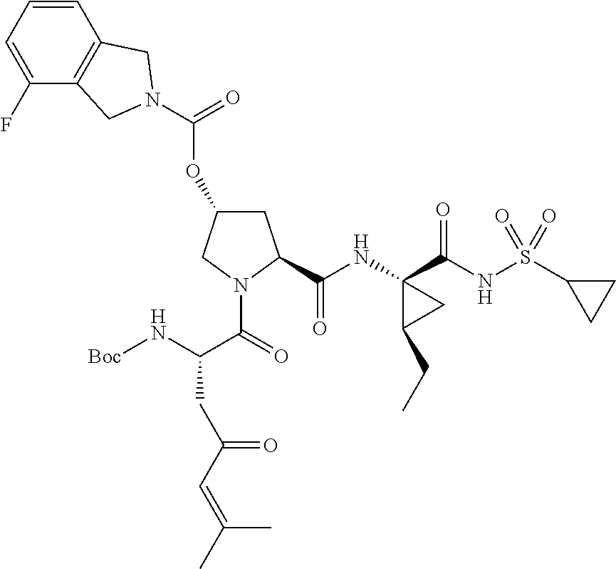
C1(F)=CC=CC2=C1CN(C(=O)OC1CC(C(NC3(C(=O)NS(C4CC4)(=O)=O)C(CC)C3)=O)N(C(C(N[Boc])CC(C=C(C)C)=O)=O)C1)C2
